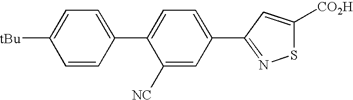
C1=CC(C2=CC=C(C3=NSC([CO2H])=C3)C=C2[NC])=CC=C1[tBu]
